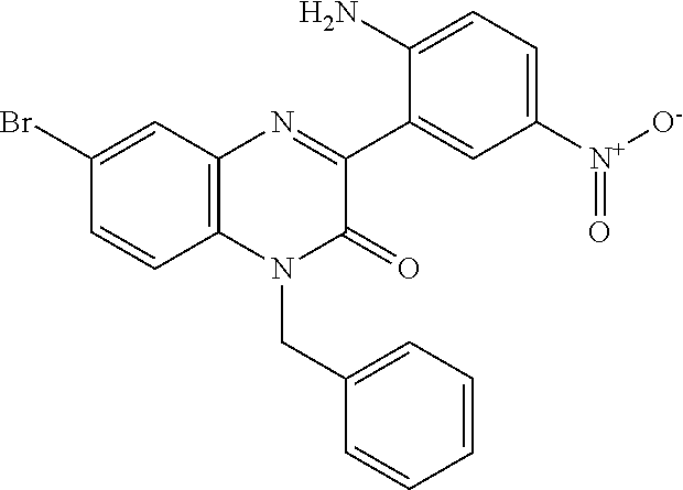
N1=C(C2=CC([N+](=O)[O-])=CC=C2N)C(=O)N(CC2=CC=CC=C2)C2=C1C=C(Br)C=C2
